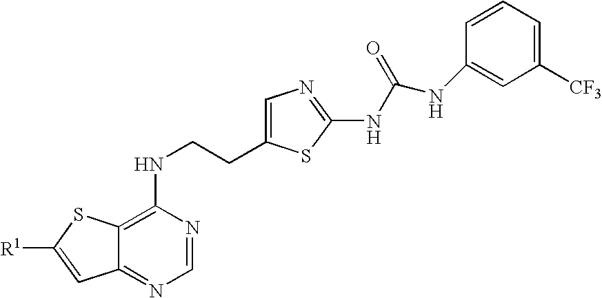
C1(NCCC2=CN=C(NC(NC3=CC([CF3])=CC=C3)=O)S2)=C2C(=NC=N1)C=C([R1])S2
